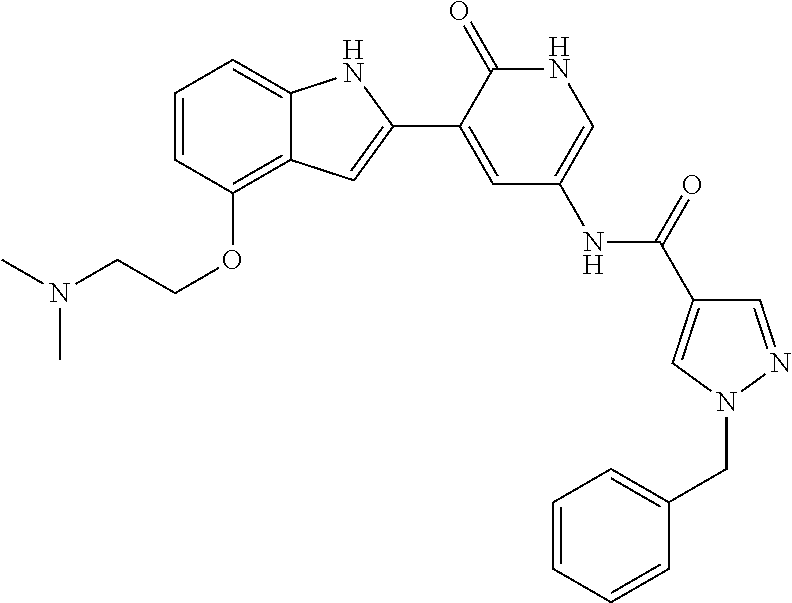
C12=C(OCCN(C)C)C=CC=C1NC(C1=CC(NC(C3=CN(CC4=CC=CC=C4)N=C3)=O)=CNC1=O)=C2
